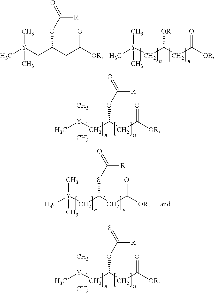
C[Y](CC(CC([OR])=O)OC(=O)[R])(C)C.C[Y](CC(CC([OR])=O)OC(=S)[R])(C)C.C[Y](CC(CC([OR])=O)[OR])(C)C.C[Y](CC(CC([OR])=O)OC(=O)[R])(C)C.C[Y](CC(CC([OR])=O)SC(=O)[R])(C)C
